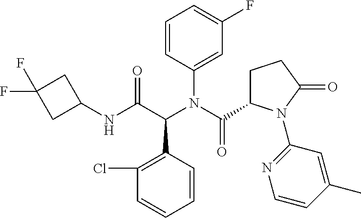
C1=CC(C(C(NC2CC(F)(F)C2)=O)N(C(C2CCC(=O)N2C2=NC=CC(C)=C2)=O)C2=CC(F)=CC=C2)=C(Cl)C=C1
